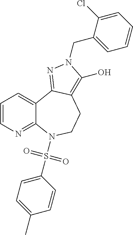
C1=CN=C2C(=C1)C1=NN(CC3=CC=CC=C3Cl)C(O)=C1CCN2S(C1=CC=C(C)C=C1)(=O)=O
